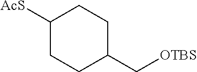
C1C(C[OTBS])CCC([AcS])C1
